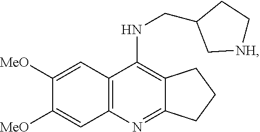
C12=C(NCC3C[NH]CC3)C3=C(N=C1CCC2)C=C([MeO])C([MeO])=C3
